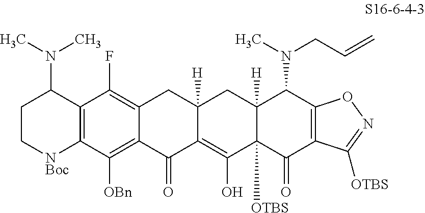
C1C[NBoc]C2=C(C1N(C)C)C(F)=C1C(=C2[OBn])C(=O)C2=C(O)C3([OTBS])C([H])(CC2([H])C1)C(N(C)CC=C)C1=C(C3=O)C([OTBS])=NO1
